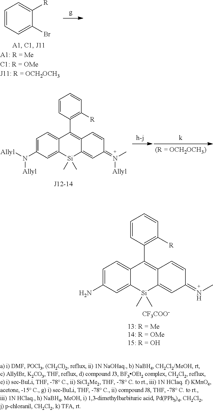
C1=CC=C(Br)C([R])=C1.C1=C(N([Allyl])[Allyl])C=C2C(=C1)C(C1=C([R])C=CC=C1)=C1C(=CC(=N(C)[Allyl])C=C1)[Si]2(C)C.C1=C(N)C=C2C(=C1)C(C1=C([R])C=CC=C1)=C1C(=CC(=NC)C=C1)[Si]2(C)C.[CF3COO-]
